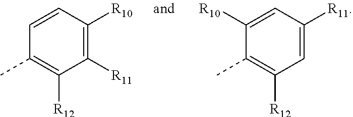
C1=CC([R10])=C([R11])C([R12])=C1C.C1([R10])=CC([R11])=CC([R12])=C1C
